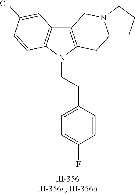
N1(CCC2=CC=C(F)C=C2)C2=C(C3=C1C=CC(Cl)=C3)CN1C(C2)CCC1
